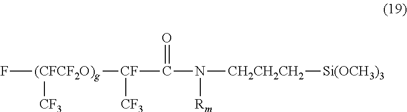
F[(CFCF2O)g]([CF](C(N([CH2CH2CH2][Si(OCH3)3])[Rm])=O)[CF3])[CF3]
